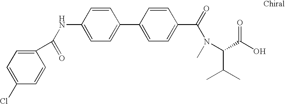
N(C1=CC=C(C2=CC=C(C(N(C(C(O)=O)C(C)C)C)=O)C=C2)C=C1)C(=O)C1=CC=C(Cl)C=C1
